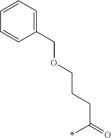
C(COCC1=CC=CC=C1)CC(=O)*
